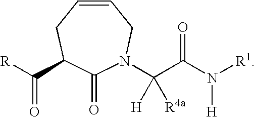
C1(=O)N(C(C(N([R1])[H])=O)([H])[R4a])CC=CCC1C([R])=O
